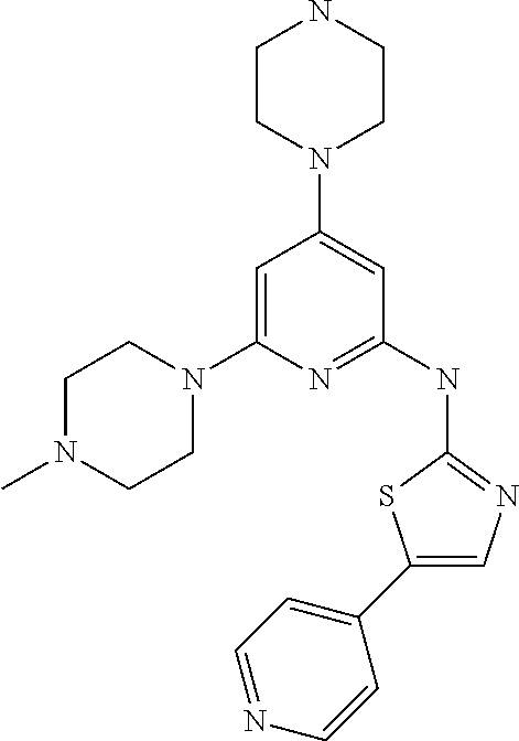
C1=C(N2CCN(C)CC2)N=C(NC2=NC=C(C3=CC=NC=C3)S2)C=C1N1CCNCC1
